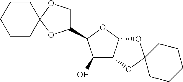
C1(C2C(O)C3C(O2)OC2(O3)CCCCC2)COC2(O1)CCCCC2
